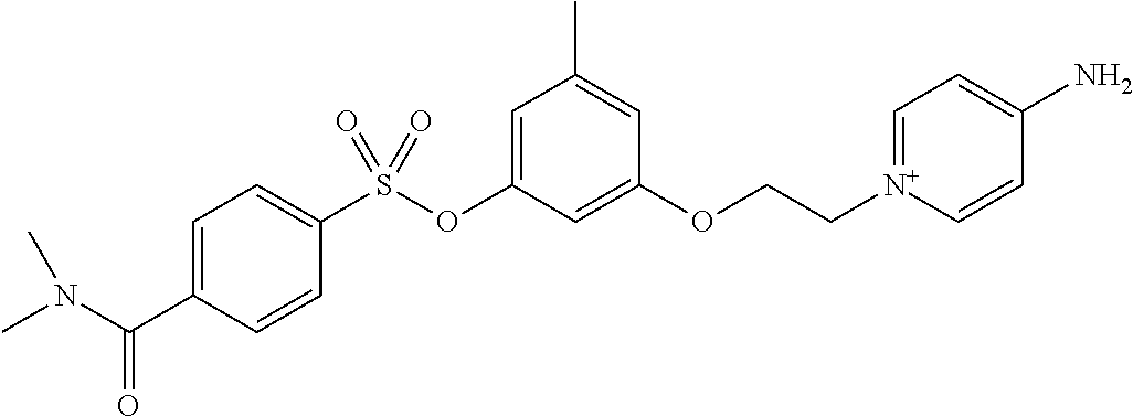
C1=C(C(N(C)C)=O)C=CC(S(OC2=CC(C)=CC(OCC[N+]3=CC=C(N)C=C3)=C2)(=O)=O)=C1
